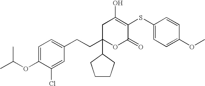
C1=C(OC(C)C)C(Cl)=CC(CCC2(C3CCCC3)OC(=O)C(SC3=CC=C(OC)C=C3)=C(O)C2)=C1
